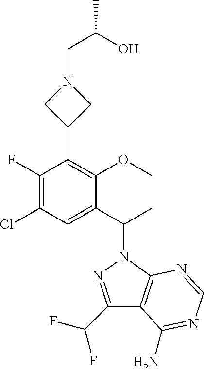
C1(C2=C(OC)C(C(C)N3N=C(C(F)F)C4=C3N=CN=C4N)=CC(Cl)=C2F)CN(CC(C)O)C1
